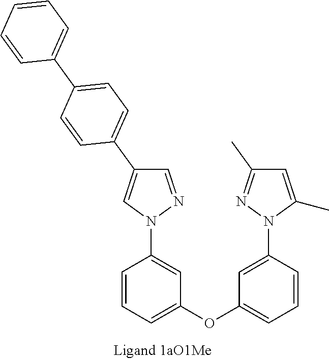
C1=NN(C2=CC(OC3=CC=CC(N4N=C(C)C=C4C)=C3)=CC=C2)C=C1C1=CC=C(C2=CC=CC=C2)C=C1
